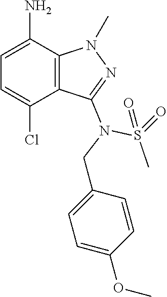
C1=C(N)C2=C(C(Cl)=C1)C(N(CC1=CC=C(OC)C=C1)S(=O)(C)=O)=NN2C
